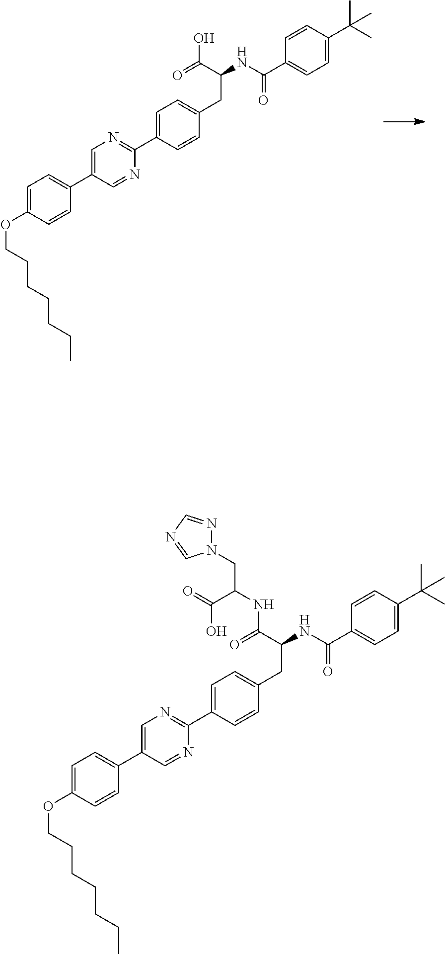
C1=C(OCCCCCCC)C=CC(C2=CN=C(C3=CC=C(CC(NC(=O)C4=CC=C(C(C)(C)C)C=C4)C(=O)O)C=C3)N=C2)=C1.C1=C(OCCCCCCC)C=CC(C2=CN=C(C3=CC=C(CC(NC(=O)C4=CC=C(C(C)(C)C)C=C4)C(=O)NC(CN4N=CN=C4)C(=O)O)C=C3)N=C2)=C1
